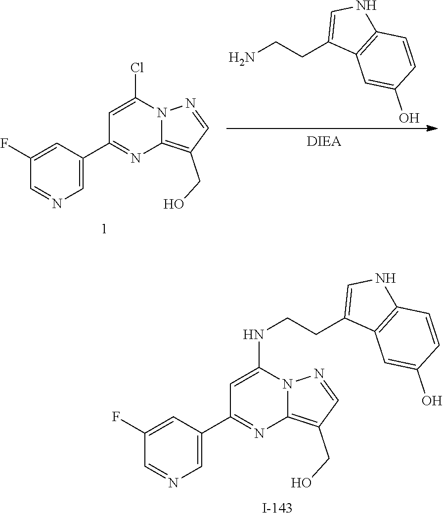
NCCC1=CNC2=C1C=C(O)C=C2.C1(F)=CC(C2=NC3=C(CO)C=NN3C(Cl)=C2)=CN=C1.C1(F)=CC(C2=NC3=C(CO)C=NN3C(NCCC3=CNC4=C3C=C(O)C=C4)=C2)=CN=C1
